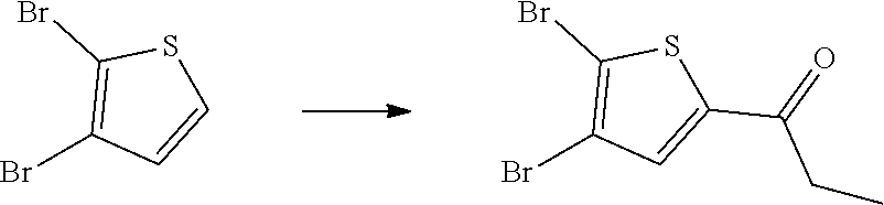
BrC1=C(Br)SC(C(=O)CC)=C1.BrC1=C(Br)SC=C1
